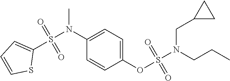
C1(OS(N(CCC)CC2CC2)(=O)=O)=CC=C(N(S(C2=CC=CS2)(=O)=O)C)C=C1
